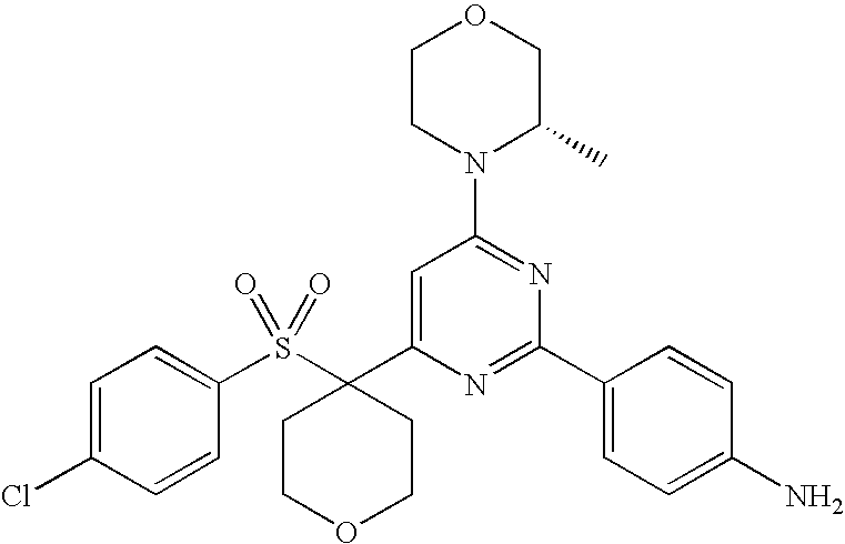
C1=C(C2(S(C3=CC=C(Cl)C=C3)(=O)=O)CCOCC2)N=C(C2=CC=C(N)C=C2)N=C1N1CCOCC1C
